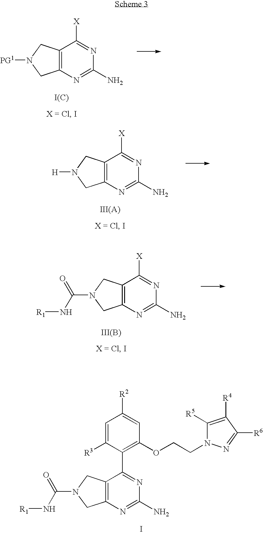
C12=C(N=C(N)N=C1[X])CN([PG1])C2.[I(C)].C12=C(N=C(N)N=C1[X])CN([H])C2.[III(A)].C12=C(N=C(N)N=C1[X])CN(C(N[R1])=O)C2.[III(B)].C12=C(N=C(N)N=C1C1=C(OCCN3C([R5])=C([R4])C([R6])=N3)C=C([R2])C=C1[R3])CN(C(N[R1])=O)C2.I
